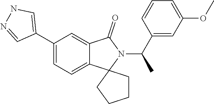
C1(C2=CNN=C2)=CC=C2C(=C1)C(=O)N(C(C1=CC(OC)=CC=C1)C)C21CCCC1
